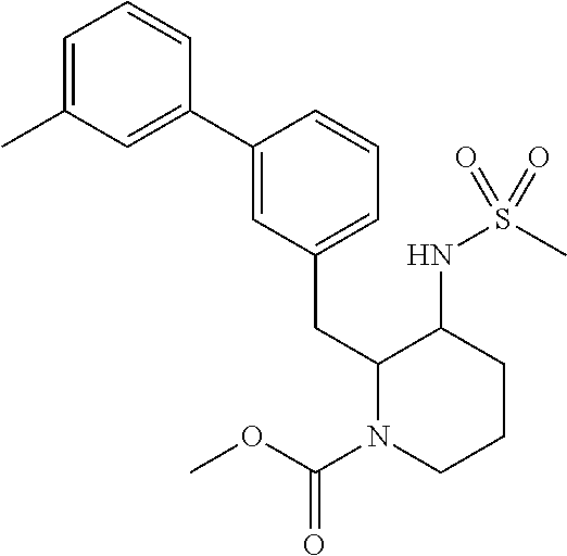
C1=C(C2=CC(C)=CC=C2)C=CC=C1CC1N(C(OC)=O)CCCC1NS(C)(=O)=O
